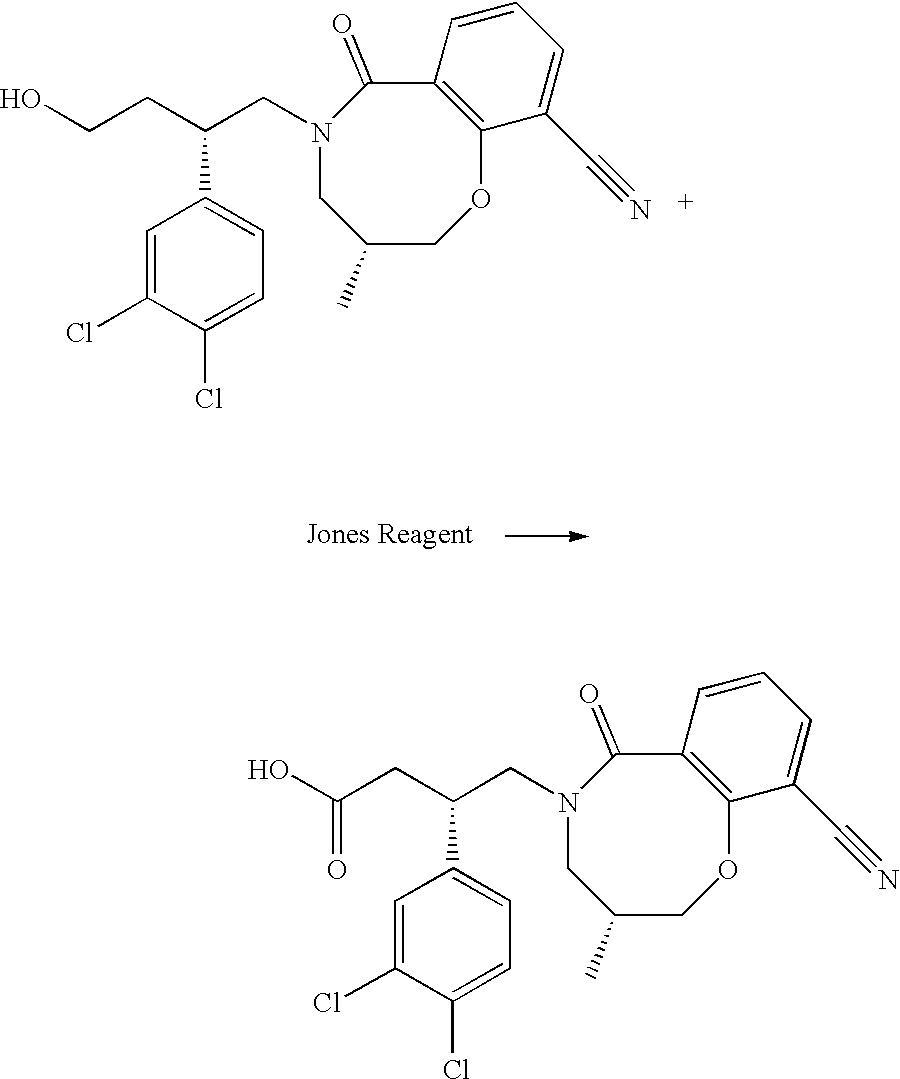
C1=C(Cl)C(Cl)=CC=C1C(CN1CC(C)COC2=C(C1=O)C=CC=C2C#N)CCO.[Jones Reagent].C1=C(Cl)C(Cl)=CC=C1C(CN1CC(C)COC2=C(C1=O)C=CC=C2C#N)CC(O)=O
